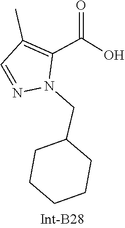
C1(C)=C(C(=O)O)N(CC2CCCCC2)N=C1
